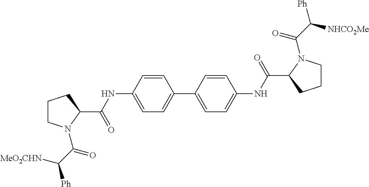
C1CN(C(C([MeO2CHN])[Ph])=O)C(C(NC2=CC=C(C3=CC=C(NC(C4N(C(C([NHCO2Me])[Ph])=O)CCC4)=O)C=C3)C=C2)=O)C1
